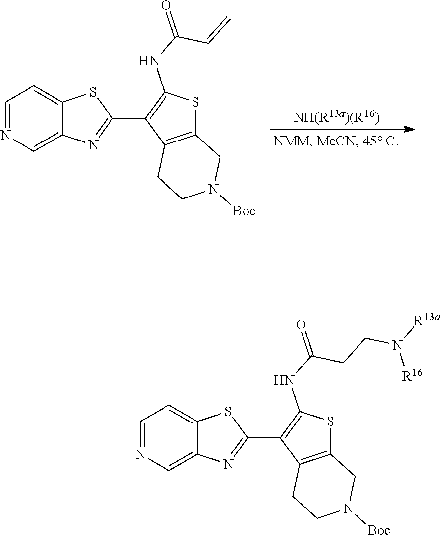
C1=NC=C2C(=C1)SC(C1=C(NC(=O)C=C)SC3=C1CCN([Boc])C3)=N2.C1=NC=C2C(=C1)SC(C1=C(NC(=O)CCN([R13a])[R16])SC3=C1CCN([Boc])C3)=N2
